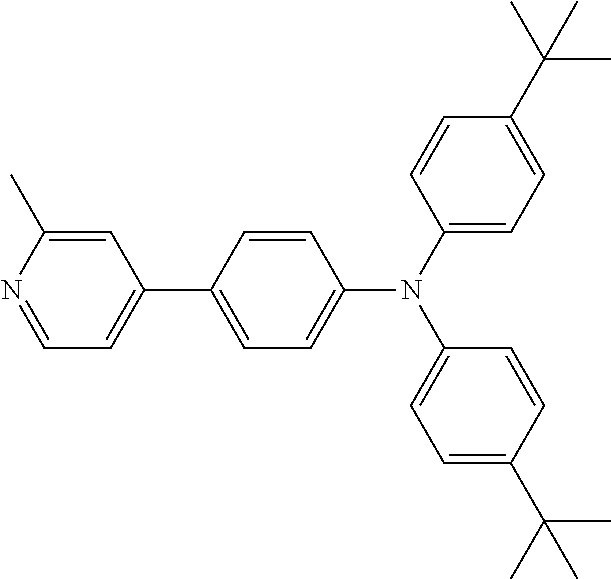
C1=C(C)N=CC=C1C1=CC=C(N(C2=CC=C(C(C)(C)C)C=C2)C2=CC=C(C(C)(C)C)C=C2)C=C1
